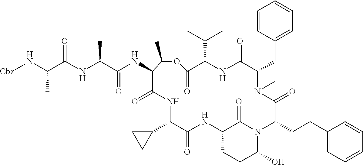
C(C(NC(C(NC1C(=O)NC(C2CC2)C(=O)NC2CCC(O)N(C2=O)C(CCC2=CC=CC=C2)C(=O)N(C)C(CC2=CC=CC=C2)C(=O)NC(C(C)C)C(=O)OC1C)=O)C)=O)(N[Cbz])C
